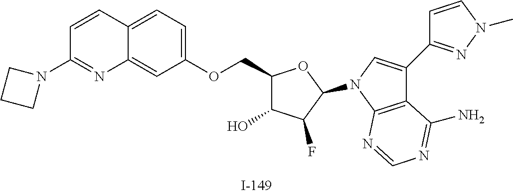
C1(COC2=CC=C3C(=C2)N=C(N2CCC2)C=C3)C(O)C(F)C(N2C=C(C3=NN(C)C=C3)C3=C2N=CN=C3N)O1
